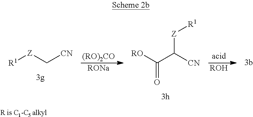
[R1][Z]C[CN].[RONa].[(RO)2CO].C(C([CN])[Z][R1])([RO])=O.[ROH]
